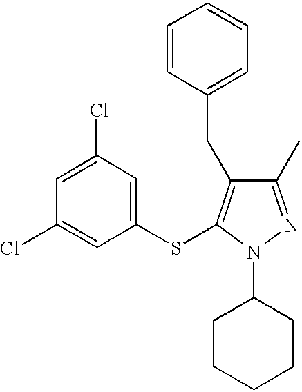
C1(Cl)=CC(Cl)=CC(SC2=C(CC3=CC=CC=C3)C(C)=NN2C2CCCCC2)=C1
